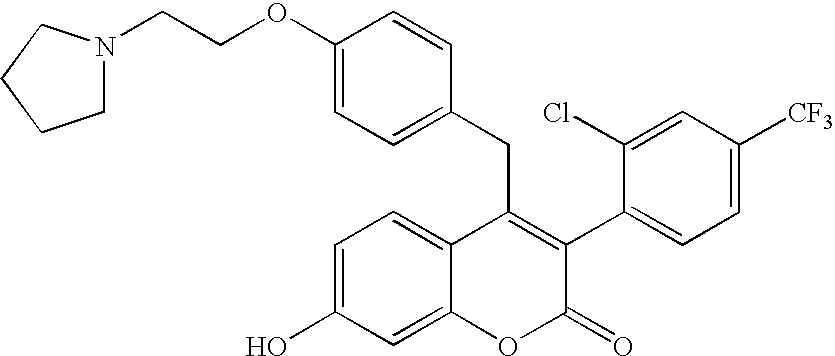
C1=C(O)C=C2C(=C1)C(CC1=CC=C(OCCN3CCCC3)C=C1)=C(C1=CC=C([CF3])C=C1Cl)C(=O)O2
